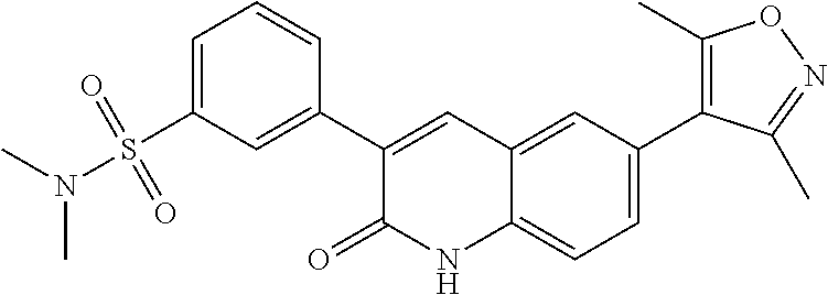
C1(C2=CC(S(N(C)C)(=O)=O)=CC=C2)=CC2=CC(C3=C(C)ON=C3C)=CC=C2NC1=O
